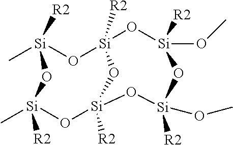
C[Si]1([R2])O[Si]2([R2])O[Si](OC)([R2])O[Si](OC)([R2])O[Si]([R2])(O[Si]([R2])(C)O1)O2
